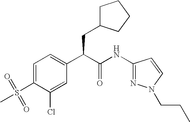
C1=C(S(=O)(C)=O)C(Cl)=CC(C(C(NC2=NN(CCC)C=C2)=O)CC2CCCC2)=C1
